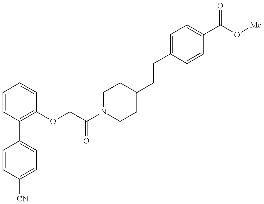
C1=CC([CN])=CC=C1C1=C(OCC(N2CCC(CCC3=CC=C(C(O[Me])=O)C=C3)CC2)=O)C=CC=C1
